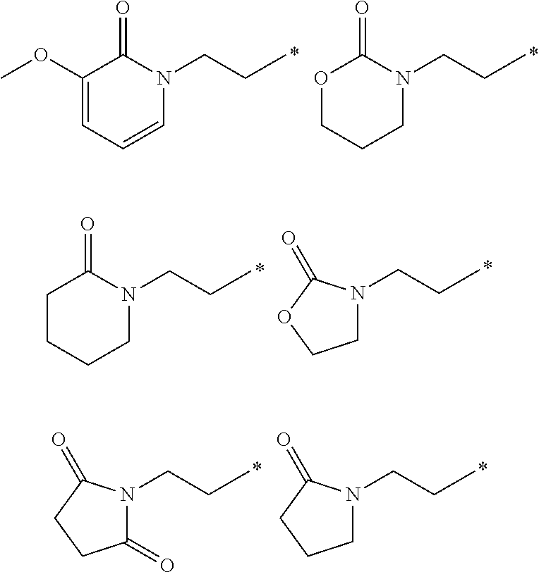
C1(OC)=CC=CN(CCC)C1=O.O1CCCN(CCC)C1=O.C1CCCN(CCC)C1=O.C1N(CCC)C(=O)OC1.C1(=O)N(CCC)C(=O)CC1.C1N(CCC)C(=O)CC1
